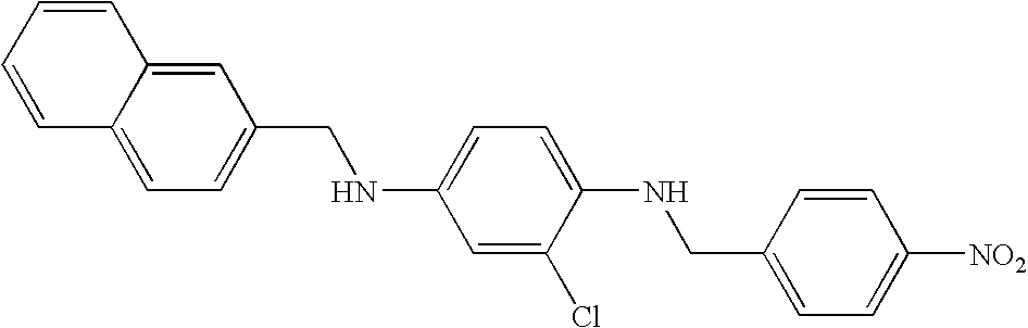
N(C1=CC=C(NCC2=CC=C([NO2])C=C2)C(Cl)=C1)CC1=CC=C2C(=C1)C=CC=C2
